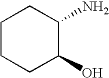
C1CCC(N)C(O)C1
